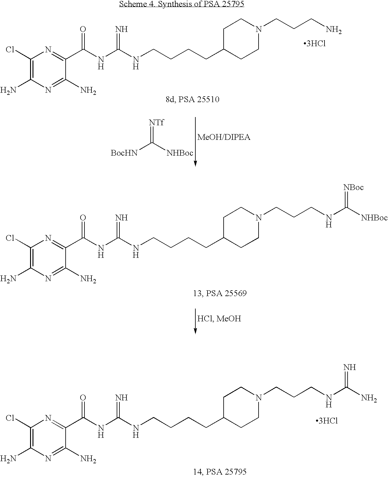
C1C(CCCCNC(NC(C2=NC(Cl)=C(N)N=C2N)=O)=N)CCN(CCCNC([NHBoc])=[NBoc])C1.C1C(CCCCNC(NC(C2=NC(Cl)=C(N)N=C2N)=O)=N)CCN(CCCN)C1.[3HCl].[BocHN]C([NHBoc])=[NTf].C1C(CCCCNC(NC(C2=NC(Cl)=C(N)N=C2N)=O)=N)CCN(CCCNC(N)=N)C1.[3HCl]
